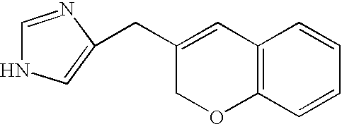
C1(CC2=CNC=N2)=CC2=C(OC1)C=CC=C2
